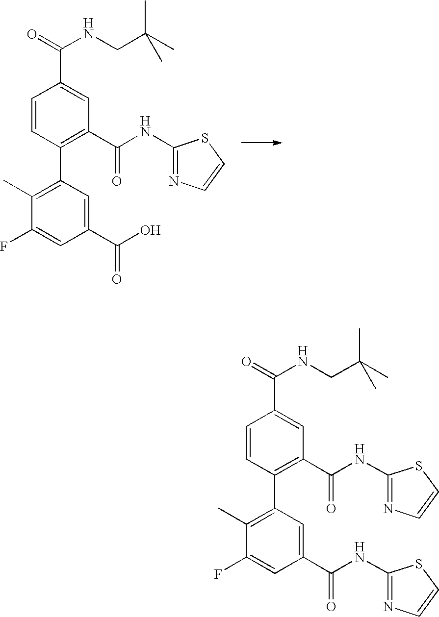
C1=CC(C2=C(C)C(F)=CC(C(O)=O)=C2)=C(C(NC2=NC=CS2)=O)C=C1C(=O)NCC(C)(C)C.C1=CC(C2=C(C)C(F)=CC(C(NC3=NC=CS3)=O)=C2)=C(C(NC2=NC=CS2)=O)C=C1C(=O)NCC(C)(C)C
